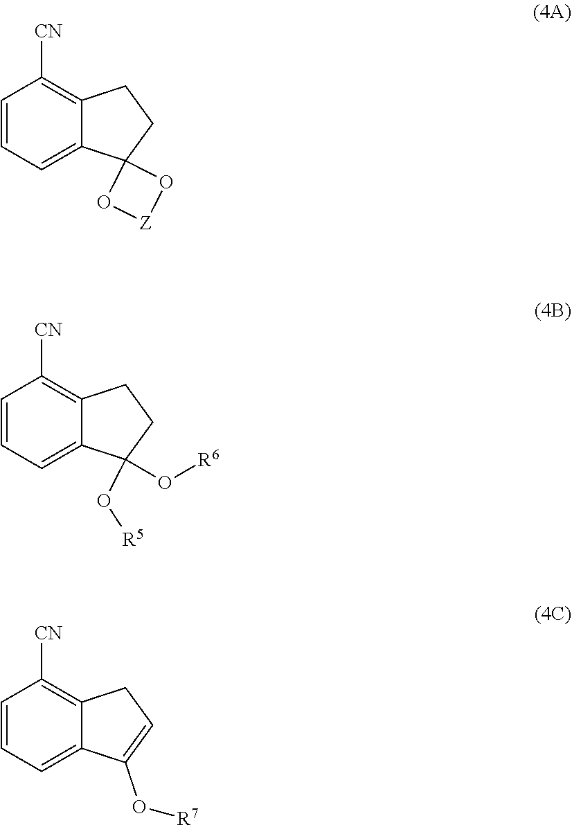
C1=CC=C2C(=C1[CN])CCC21O[Z]O1.C1=CC=C2C(=C1[CN])CCC2(O[R5])O[R6].C1=CC=C2C(=C1[CN])CC=C2O[R7]
